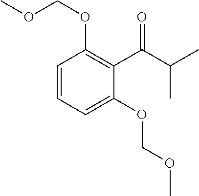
O(C)COC1=CC=CC(OCOC)=C1C(=O)C(C)C
